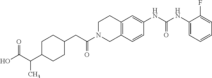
C1C(C(C(O)=O)C)CCC(CC(N2CC3=C(CC2)C=C(NC(NC2=CC=CC=C2F)=O)C=C3)=O)C1
